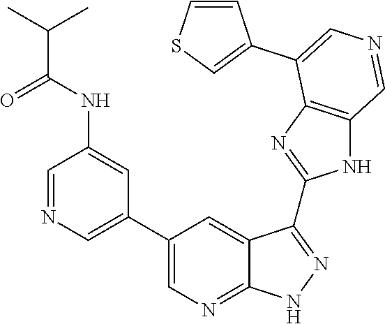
C1=NC=C(C2=CN=C3C(=C2)C(C2=NC4=C(N2)C=NC=C4C2=CSC=C2)=NN3)C=C1NC(C(C)C)=O
